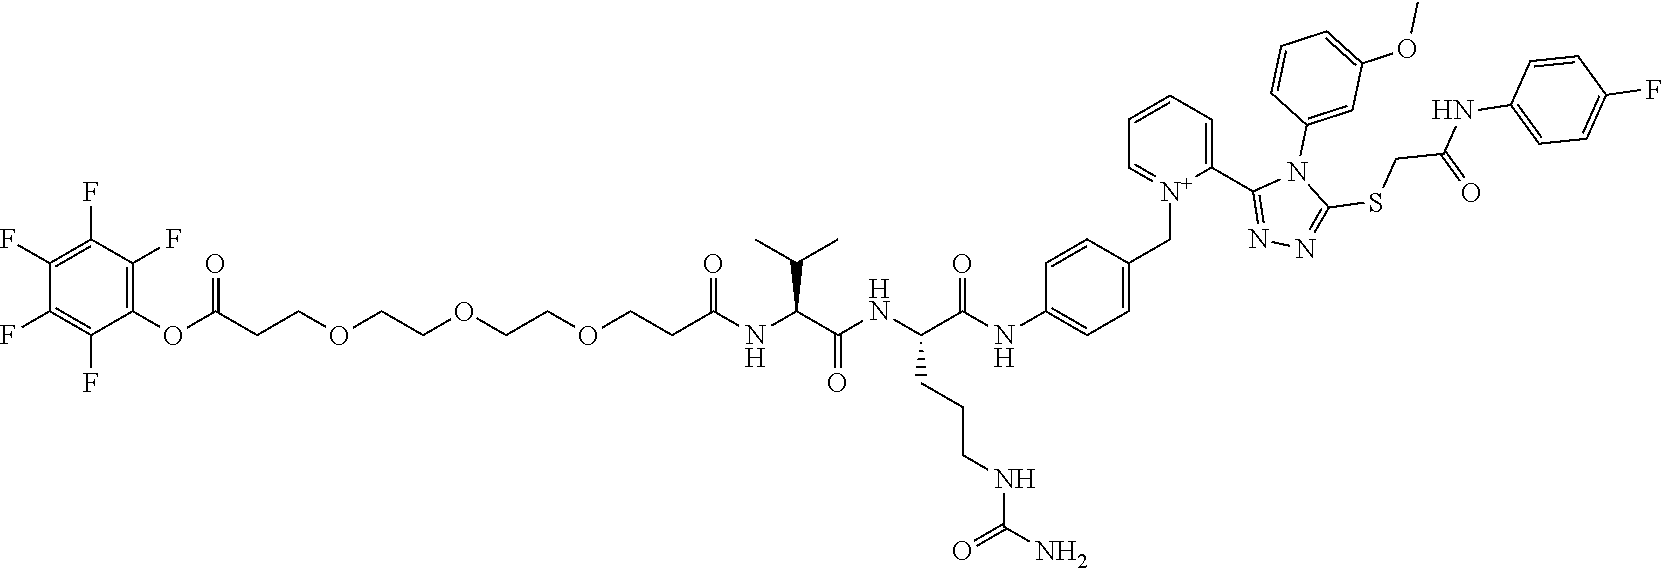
C1(F)=C(F)C(F)=C(OC(CCOCCOCCOCCC(NC(C(NC(C(NC2=CC=C(C[N+]3=CC=CC=C3C3=NN=C(SCC(NC4=CC=C(F)C=C4)=O)N3C3=CC(OC)=CC=C3)C=C2)=O)CCCNC(N)=O)=O)C(C)C)=O)=O)C(F)=C1F
